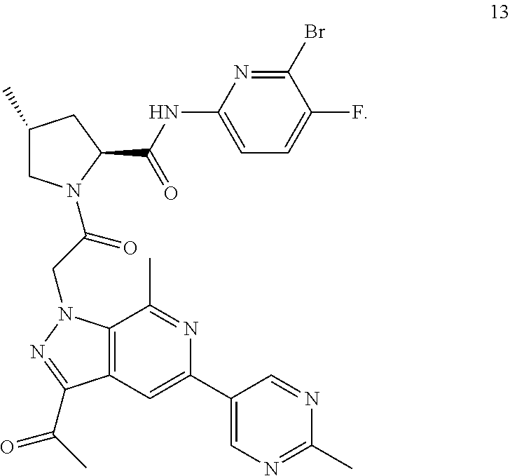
C1(C)CN(C(CN2C3=C(C=C(C4=CN=C(C)N=C4)N=C3C)C(C(C)=O)=N2)=O)C(C(NC2=CC=C(F)C(Br)=N2)=O)C1
